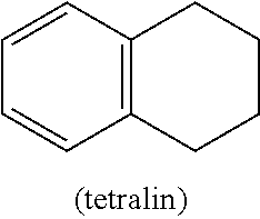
C1=CC2=C(C=C1)CCCC2
